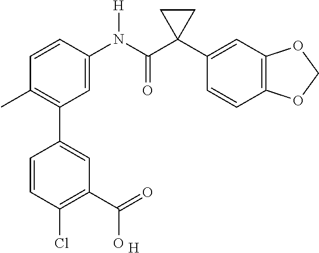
C1=C(N(C(C2(C3=CC4=C(C=C3)OCO4)CC2)=O)[H])C=CC(C)=C1C1=CC(C(O)=O)=C(Cl)C=C1.[H]
